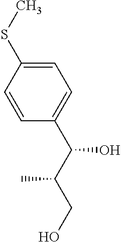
C1=C(SC)C=CC(C(C(CO)C)O)=C1
